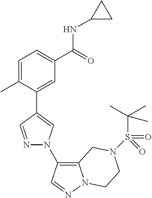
C1=C(C)C(C2=CN(C3=C4N(N=C3)CCN(S(C(C)(C)C)(=O)=O)C4)N=C2)=CC(C(=O)NC2CC2)=C1
